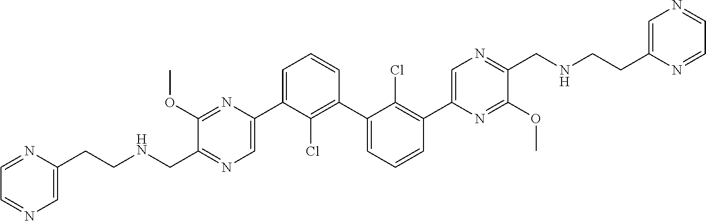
C1(OC)=NC(C2=CC=CC(C3=CC=CC(C4=CN=C(CNCCC5=CN=CC=N5)C(OC)=N4)=C3Cl)=C2Cl)=CN=C1C[HN]CCC1=CN=CC=N1
